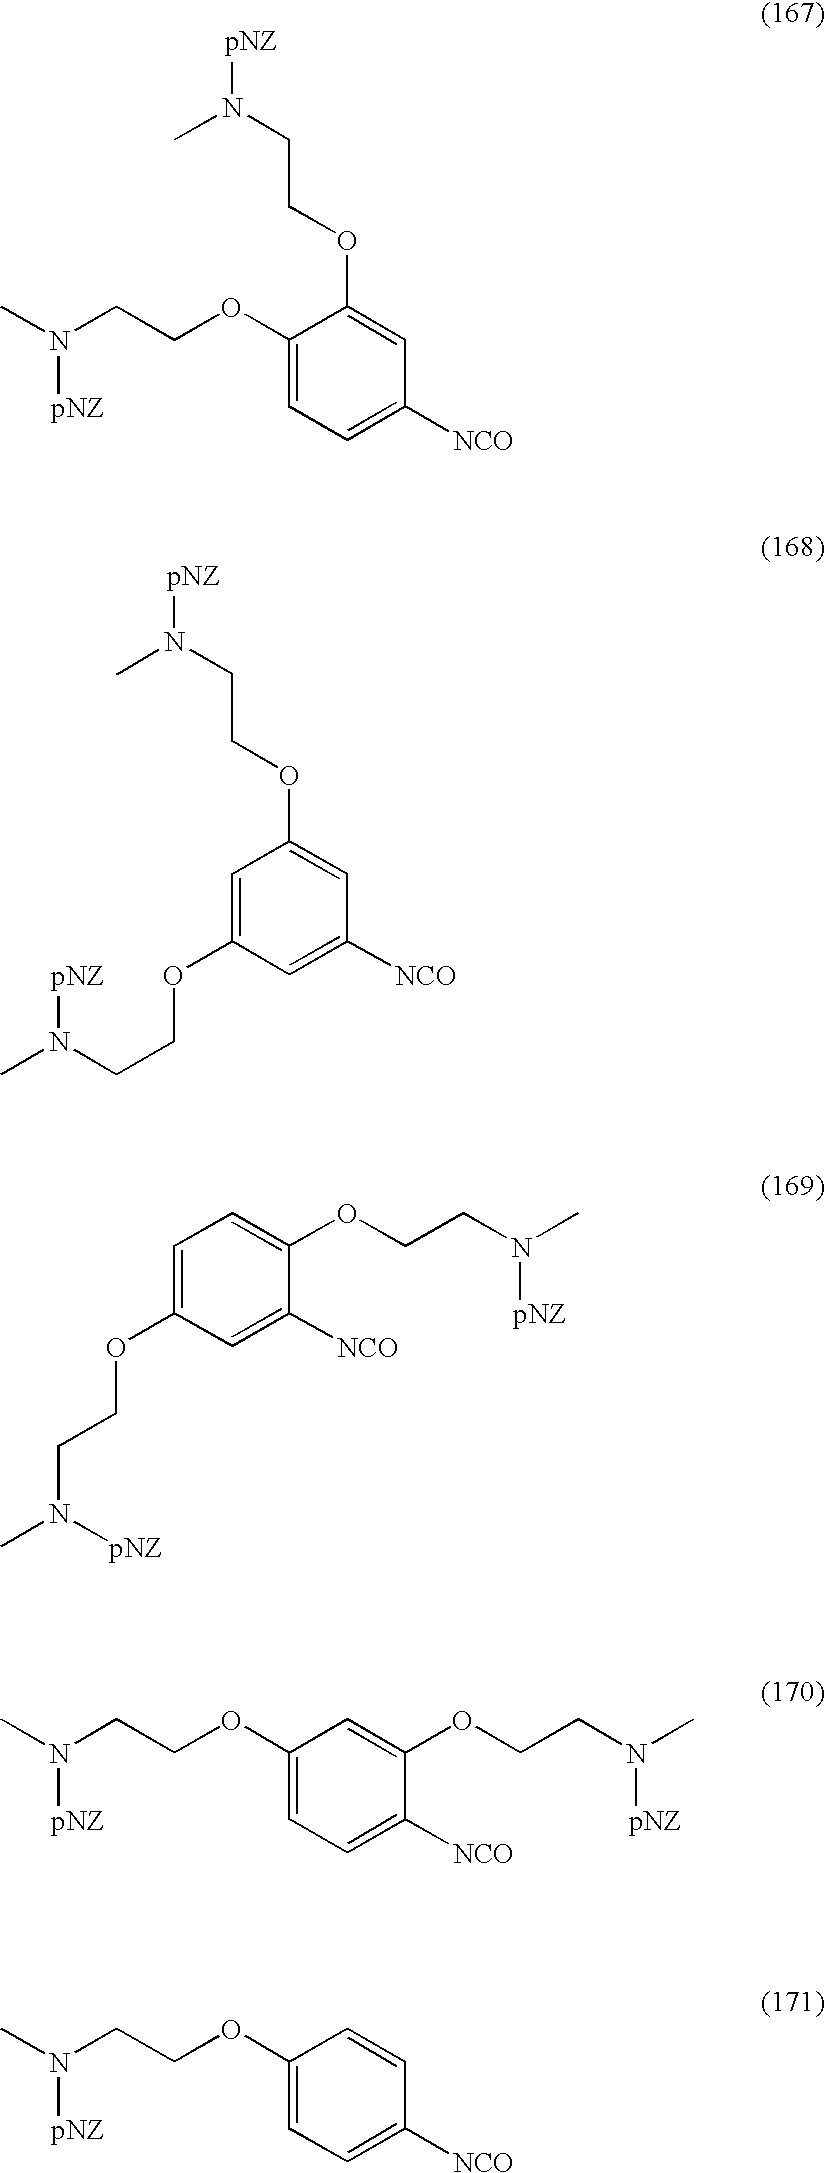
C1(OCCN(C)[pNZ])=CC=C([NCO])C=C1OCCN([pNZ])C.C1=C(OCCN([pNZ])C)C=C([NCO])C=C1OCCN([pNZ])C.C1=C(OCCN(C)[pNZ])C=C([NCO])C(OCCN(C)[pNZ])=C1.C1(OCCN(C)[pNZ])=CC=C([NCO])C(OCCN(C)[pNZ])=C1.C1(OCCN(C)[pNZ])=CC=C([NCO])C=C1
